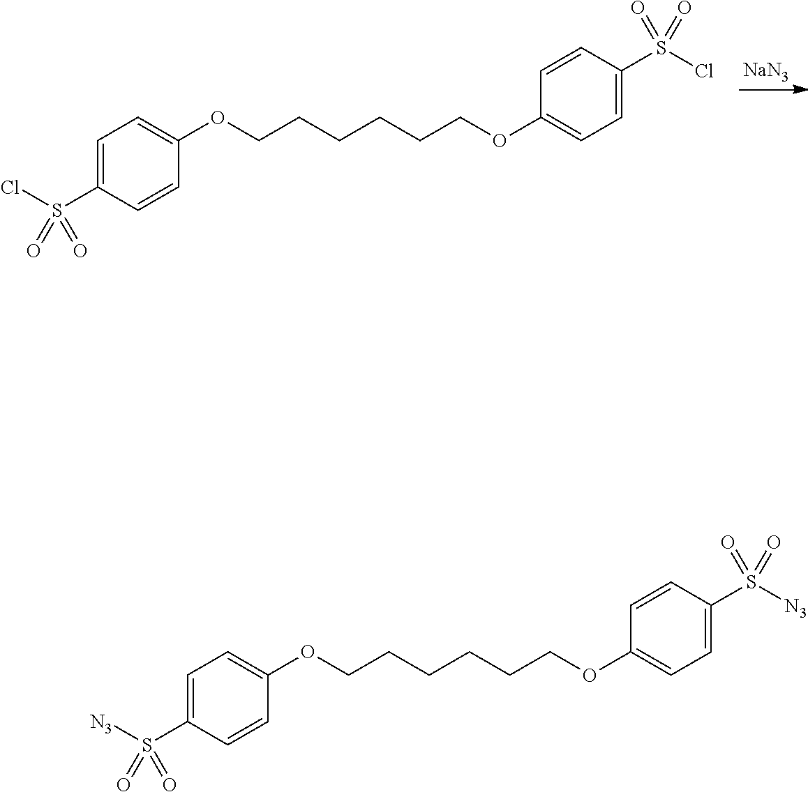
C1=C(S(Cl)(=O)=O)C=CC(OCCCCCCOC2=CC=C(S(Cl)(=O)=O)C=C2)=C1.[NaN3].C1=C(S([N3])(=O)=O)C=CC(OCCCCCCOC2=CC=C(S([N3])(=O)=O)C=C2)=C1
